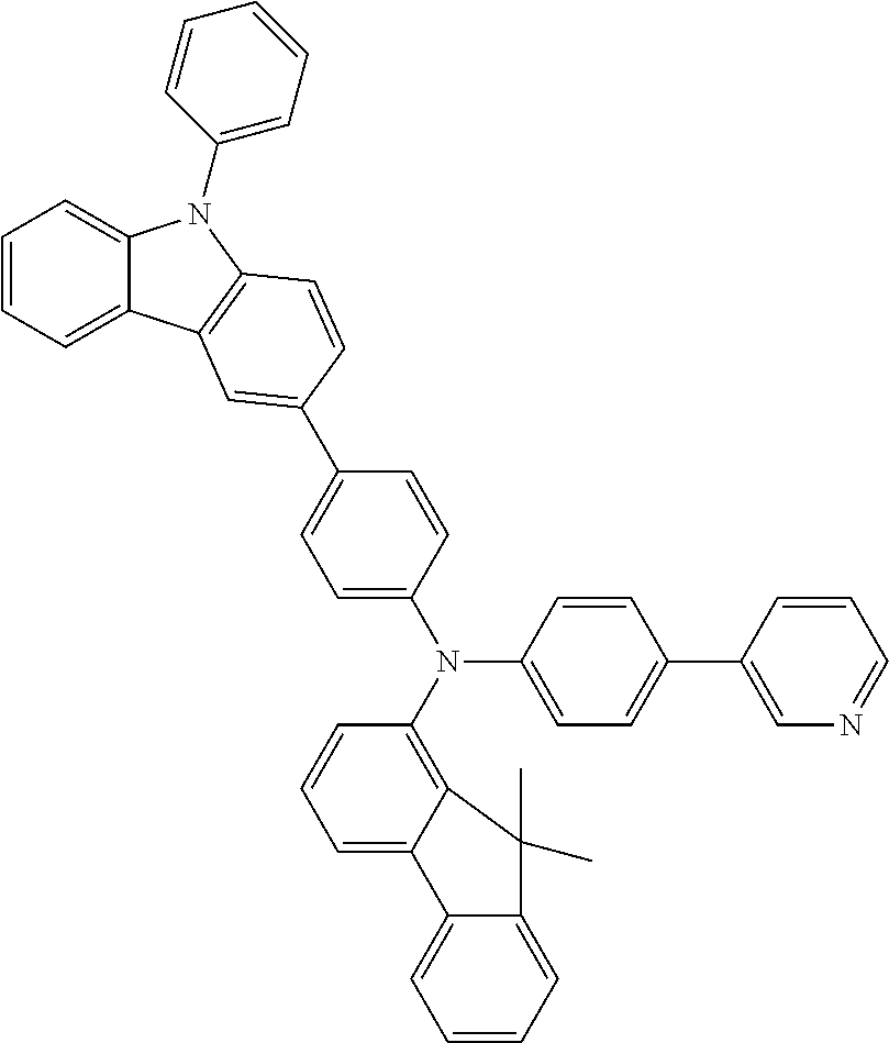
C1=CC=C2C(=C1)N(C1=CC=CC=C1)C1=C2C=C(C2=CC=C(N(C3=CC=C(C4=CN=CC=C4)C=C3)C3=C4C(=CC=C3)C3=CC=CC=C3C4(C)C)C=C2)C=C1
